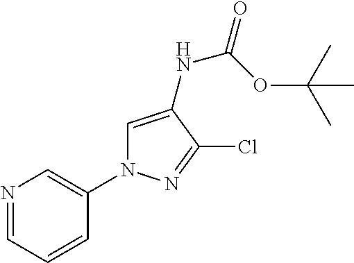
N1=CC=CC(N2C=C(NC(=O)OC(C)(C)C)C(Cl)=N2)=C1
